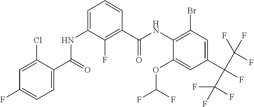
C1=C(Cl)C(C(=O)NC2=CC=CC(C(NC3=C(Br)C=C(C(C(F)(F)F)(C(F)(F)F)F)C=C3OC(F)F)=O)=C2F)=CC=C1F
